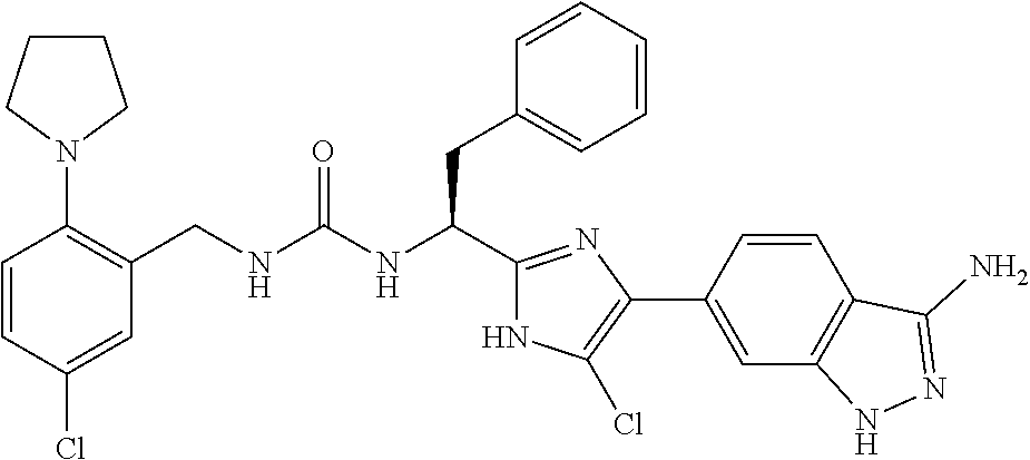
C(C1=NC(C2=CC3=C(C=C2)C(N)=NN3)=C(Cl)N1)(CC1=CC=CC=C1)NC(=O)NCC1=C(N2CCCC2)C=CC(Cl)=C1
